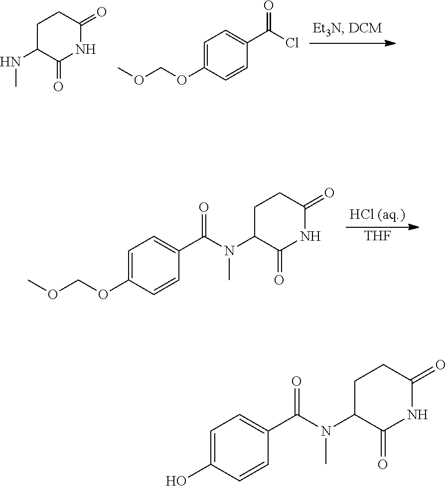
C1C(NC)C(=O)NC(=O)C1.C1=C(OCOC)C=CC(C(Cl)=O)=C1.C1=C(O)C=CC(C(N(C2C(=O)NC(=O)CC2)C)=O)=C1.[THF].C1=C(OCOC)C=CC(C(=O)N(C2C(=O)NC(=O)CC2)C)=C1
